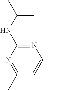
N1=C(NC(C)C)N=C(C)C=C1C
